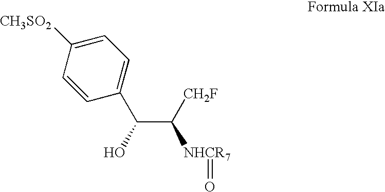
C1=C([CH3SO2])C=CC(C(C([CH2F])[NHCR7]=O)O)=C1
